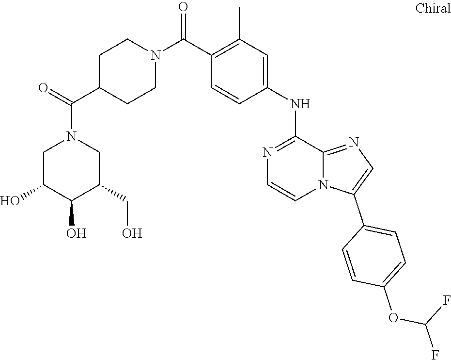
C1=CC(NC2=NC=CN3C2=NC=C3C2=CC=C(OC(F)F)C=C2)=CC(C)=C1C(N1CCC(C(N2CC(CO)C(O)C(O)C2)=O)CC1)=O
